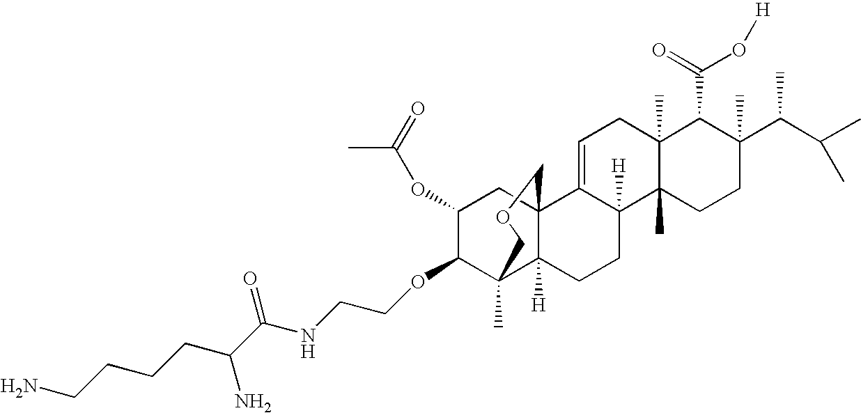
C1=C2C([H])(C3(C)C(C)(C1)C(C(=O)O[H])C(C(C(C)C)C)(C)CC3)CCC1([H])C3(C)C(OCCNC(C(CCCCN)N)=O)C(OC(C)=O)CC21COC3
